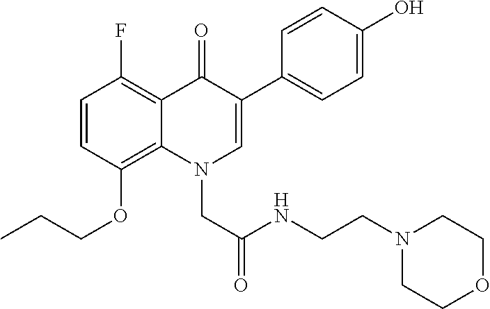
C1=CC(OCCC)=C2C(=C1F)C(=O)C(C1=CC=C(O)C=C1)=CN2CC(NCCN1CCOCC1)=O
